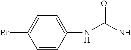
BrC1=CC=C(NC(N)=O)C=C1
